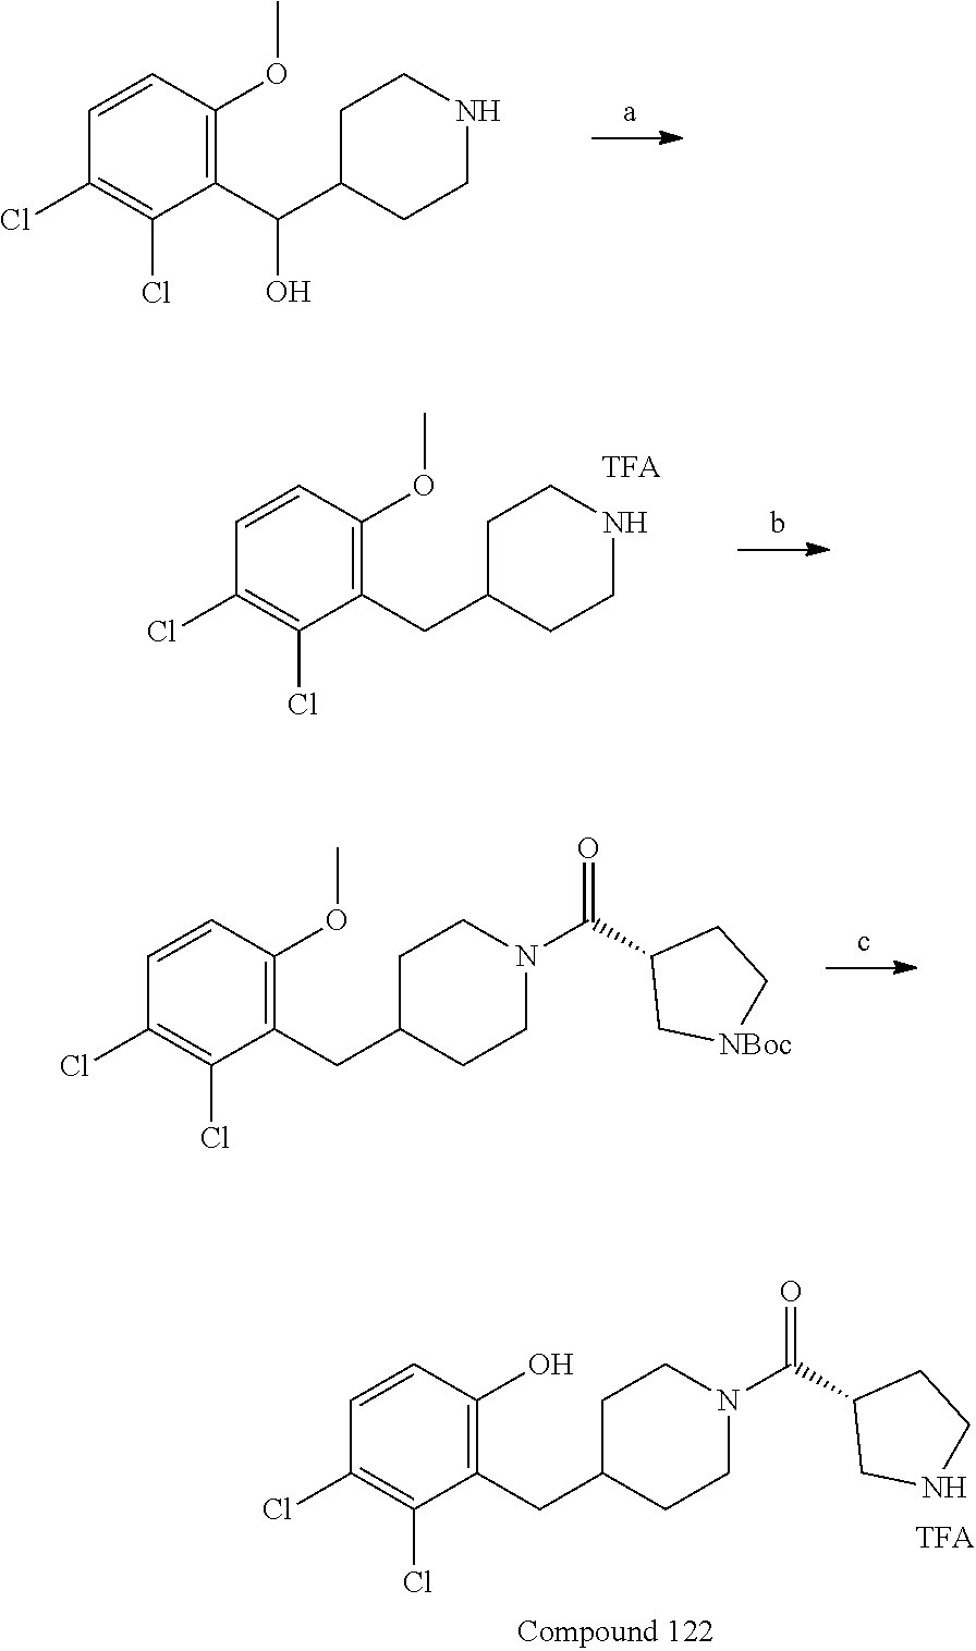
C1(C(C2CCNCC2)O)=C(OC)C=CC(Cl)=C1Cl.C1(CC2CCNCC2)=C(OC)C=CC(Cl)=C1Cl.C1(CC2CCN(C(C3C[NBoc]CC3)=O)CC2)=C(OC)C=CC(Cl)=C1Cl.C1(CC2CCN(C(C3CNCC3)=O)CC2)=C(O)C=CC(Cl)=C1Cl
